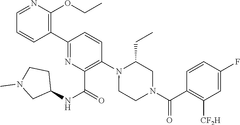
C1(C2=NC(C(NC3CCN(C)C3)=O)=C(N3C(CC)CN(C(C4=C([CF2H])C=C(F)C=C4)=O)CC3)C=C2)=C(OCC)N=CC=C1
